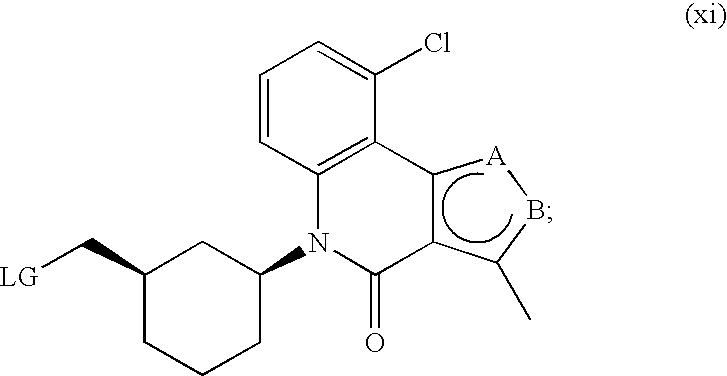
C1(C[LG])CCCC(N2C3=C(C(Cl)=CC=C3)C3C(C2=O)C(C)B[A]3)C1
